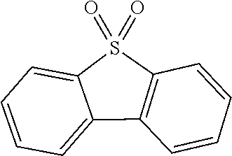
C12=CC=CC=C1C1=C(S2(=O)=O)C=CC=C1
